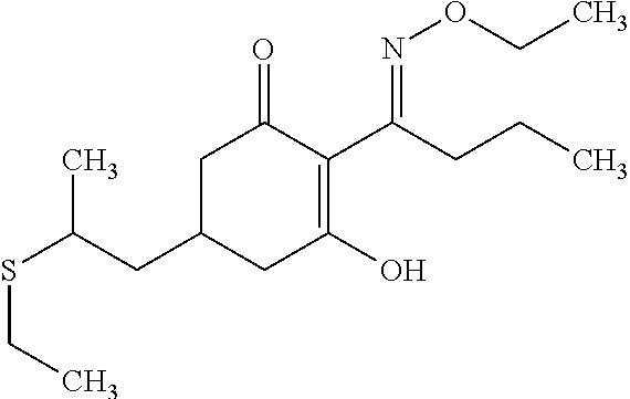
S(CC)C(CC1CC(O)=C(C(CCC)=NOCC)C(=O)C1)C
